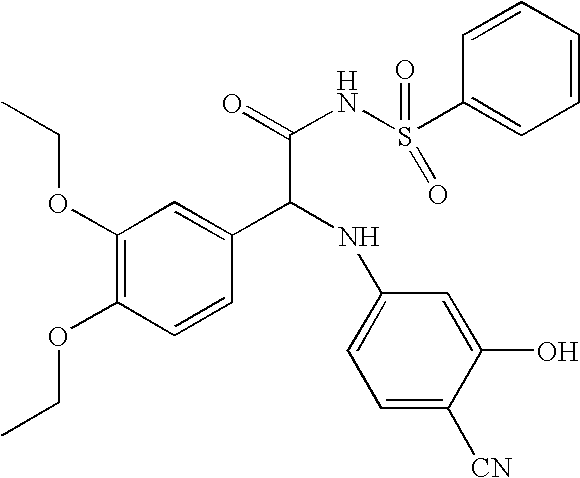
C1=C([CN])C(O)=CC(NC(C(NS(=O)(=O)C2=CC=CC=C2)=O)C2=CC(OCC)=C(OCC)C=C2)=C1
